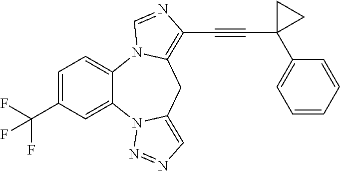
C1=C(C(F)(F)F)C=C2C(=C1)N1C(=C(C#CC3(C4=CC=CC=C4)CC3)N=C1)CC1=CN=NN21
